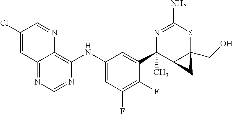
C12=NC=NC(NC3=CC(F)=C(F)C(C4(C)C5C(CO)(SC(N)=N4)C5)=C3)=C1N=CC(Cl)=C2
